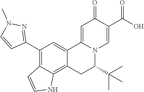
C12=CC(C3=NN(C)C=C3)=C3C(=C1CC(C(C)(C)C)N1C2=CC(=O)C(C(O)=O)=C1)NC=C3
